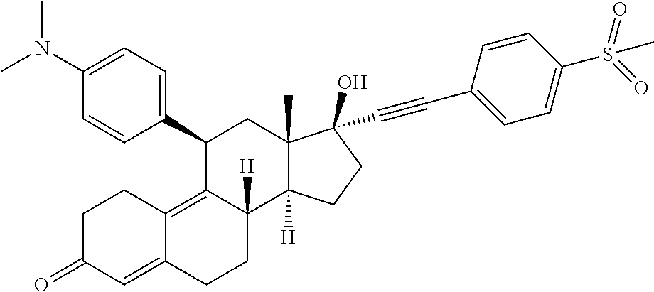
C1(C2=CC=C(N(C)C)C=C2)C2=C3C(=CC(=O)CC3)CCC2([H])C2([H])C(C)(C1)C(C#CC1=CC=C(S(=O)(=O)C)C=C1)(O)CC2
